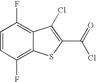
C1=CC(F)=C2C(=C1F)C(Cl)=C(C(=O)Cl)S2
